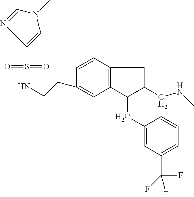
S(=O)(=O)(C1=CN(C)C=N1)NCCC1=CC2=C(C=C1)CC(CNC)C2CC1=CC(C(F)(F)F)=CC=C1
